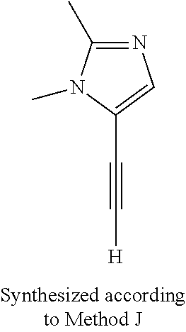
[H]C#CC1=CN=C(C)N1C
